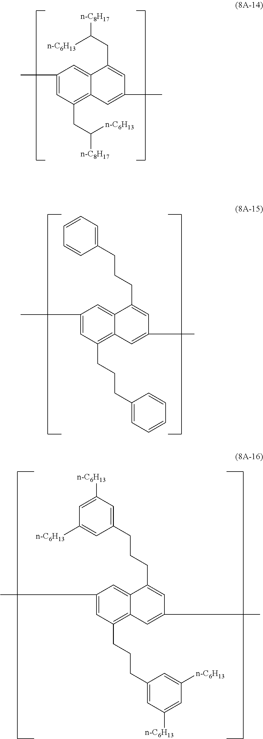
C1(C)=CC(CC([n-C8H17])[n-C6H13])=C2C(=C1)C(CC([n-C6H13])[n-C8H17])=CC(C)=C2.C1(C)=CC(CCCC2=CC=CC=C2)=C2C(=C1)C(CCCC1=CC=CC=C1)=CC(C)=C2.C1(C)=CC(CCCC2=CC([n-C6H13])=CC([n-C6H13])=C2)=C2C(=C1)C(CCCC1=CC([n-C6H13])=CC([n-C6H13])=C1)=CC(C)=C2
